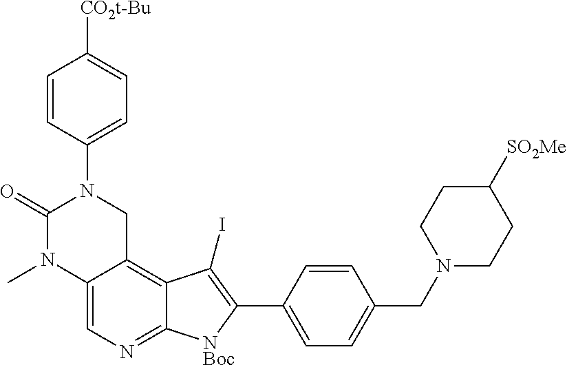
C12=CN=C3C(=C1CN(C1=CC=C([CO2t-Bu])C=C1)C(=O)N2C)C(I)=C(C1=CC=C(CN2CCC([SO2Me])CC2)C=C1)[NBoc]3
